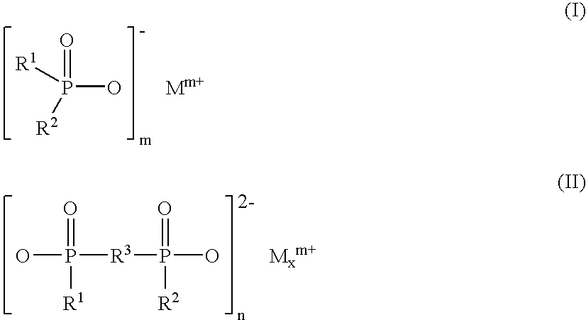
OP([R3]P(O)(=O)[R2])(=O)[R1].[Mxm+].P(O)(=O)([R1])[R2].[Mm+]
